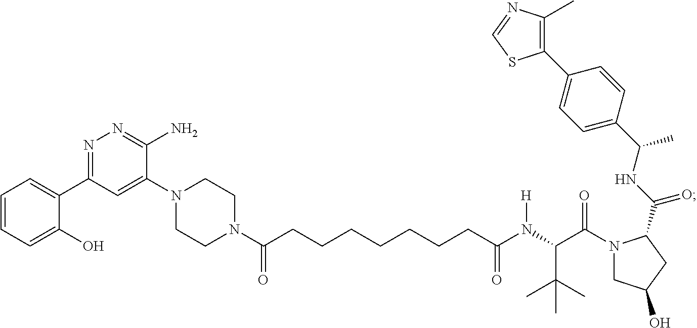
N1(C(=O)CCCCCCCC(N(C(C(N2CC(O)CC2C(NC(C2=CC=C(C3=C(C)N=CS3)C=C2)C)=O)=O)C(C)(C)C)[H])=O)CCN(C2=CC(C3=CC=CC=C3O)=NN=C2N)CC1
